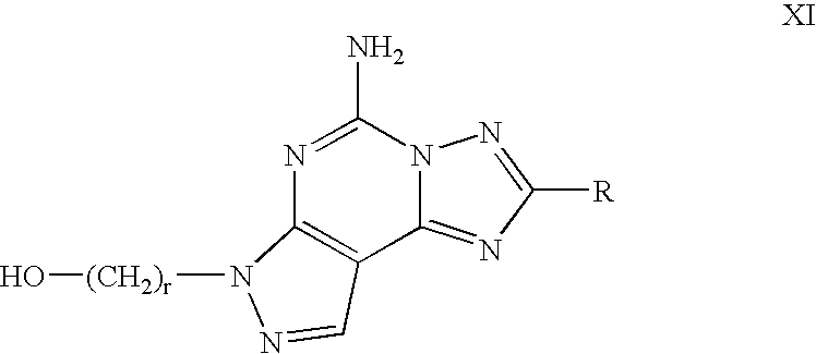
N1=C(N)N2C(=NC([R])=N2)C2=C1N([(CH2)r]O)N=C2
